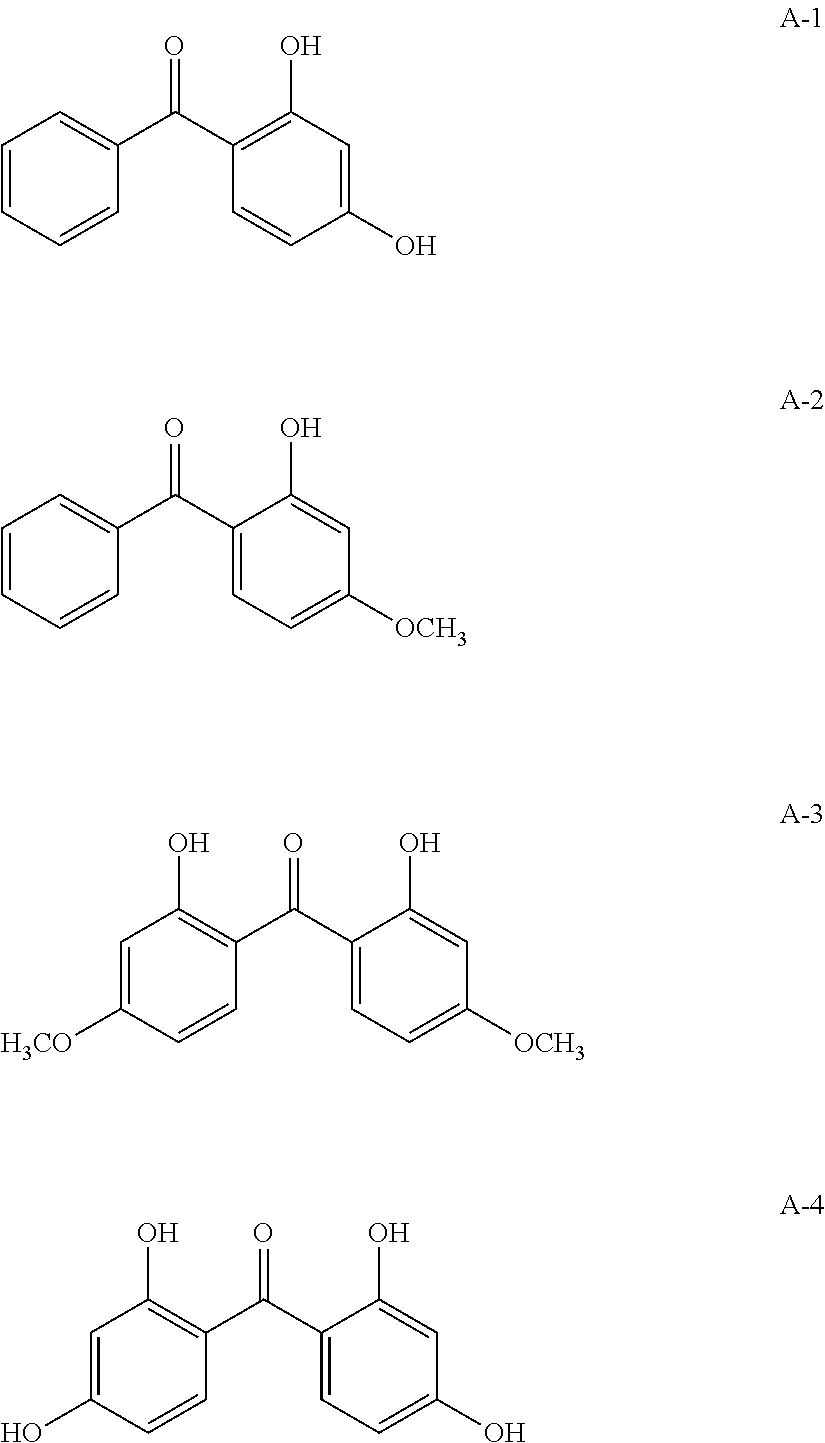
C1=CC=CC(C(C2=C(O)C=C(O)C=C2)=O)=C1.C1=CC=CC(C(C2=CC=C([OCH3])C=C2O)=O)=C1.C1=C([H3CO])C=CC(C(C2=CC=C([OCH3])C=C2O)=O)=C1O.C1=C(O)C=CC(C(C2=CC=C(O)C=C2O)=O)=C1O
